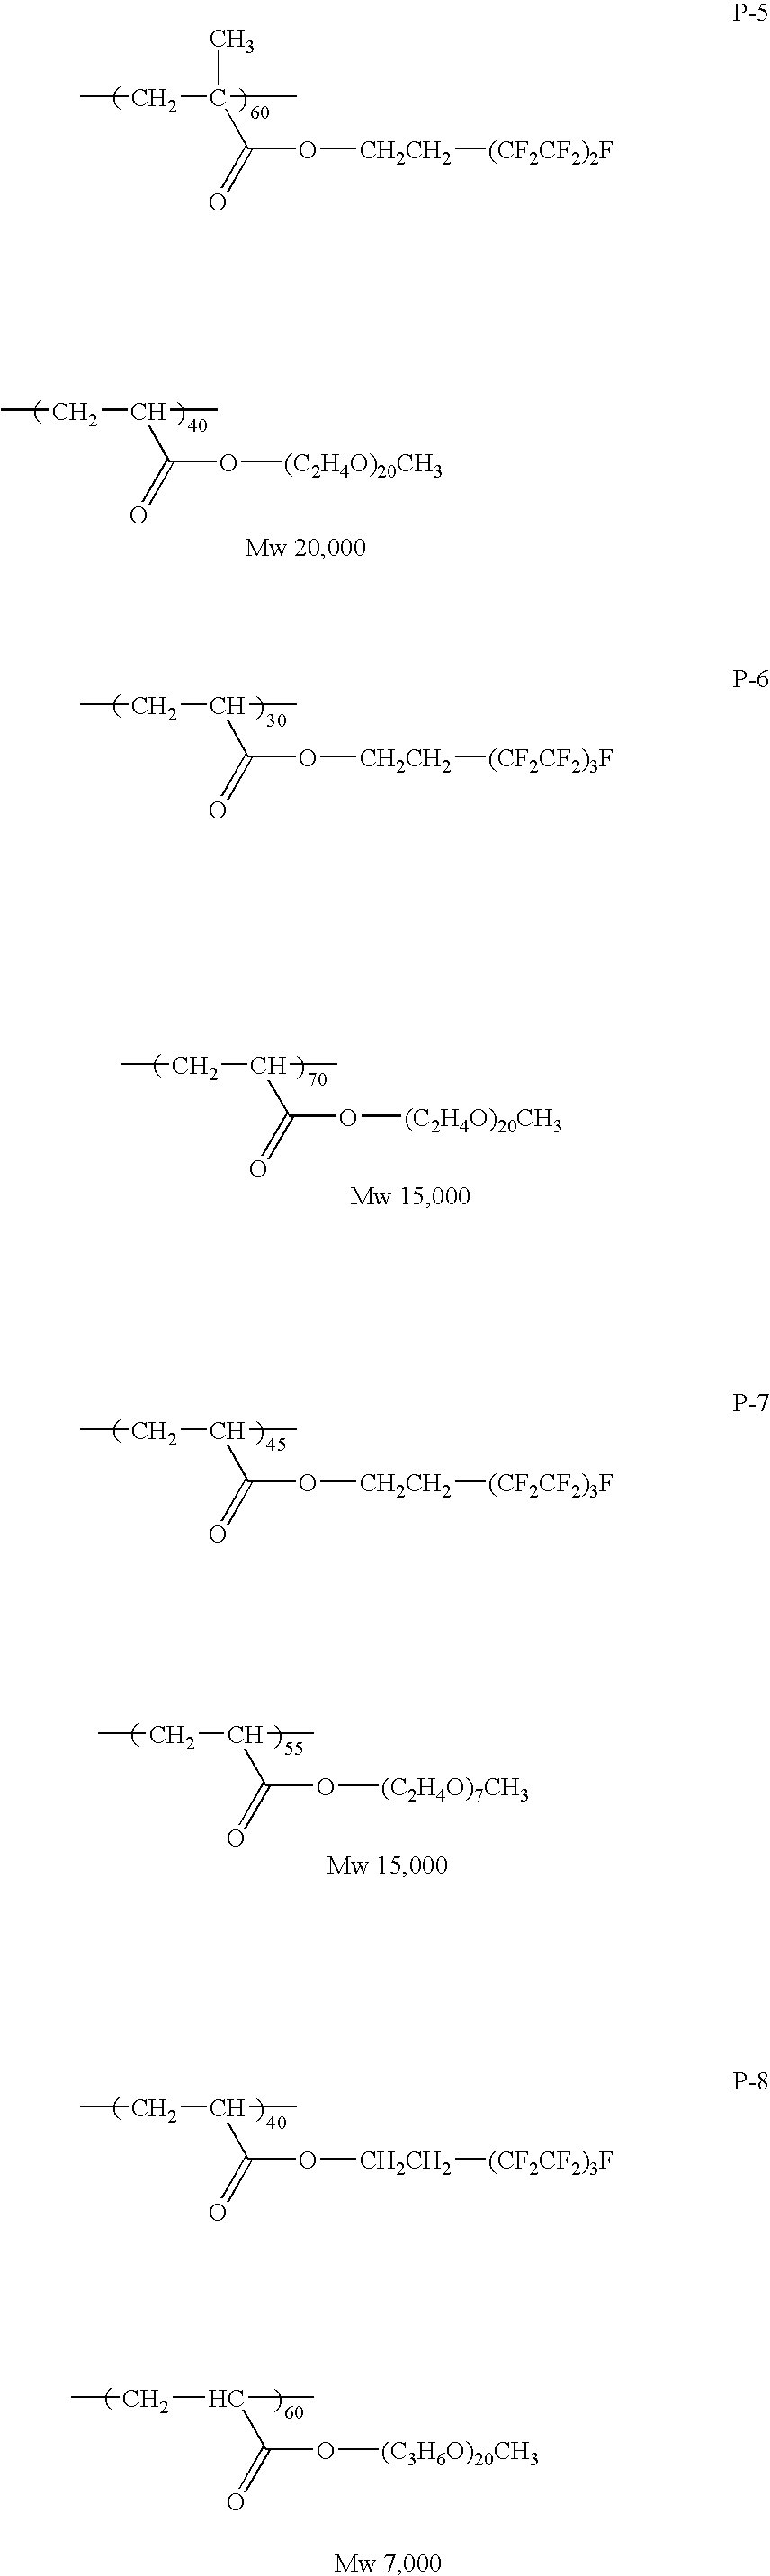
CCC(C)(C(=O)O[CH2CH2][(CF2CF2)2F])C.CCC(C)C(=O)O[(C2H4O)20CH3].CCC(C)C(=O)O[CH2CH2][(CF2CF2)3F].CCC(C)C(=O)O[(C2H4O)20CH3].CCC(C)C(=O)O[CH2CH2][(CF2CF2)3F].CCC(C)C(=O)O[(C2H4O)7CH3].CCC(C)C(=O)O[CH2CH2][(CF2CF2)3F].CCC(C)C(=O)O[(C3H6O)20CH3]
